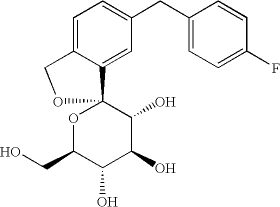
C1=C2C(=CC(CC3=CC=C(F)C=C3)=C1)C1(OC(CO)C(O)C(O)C1O)OC2
